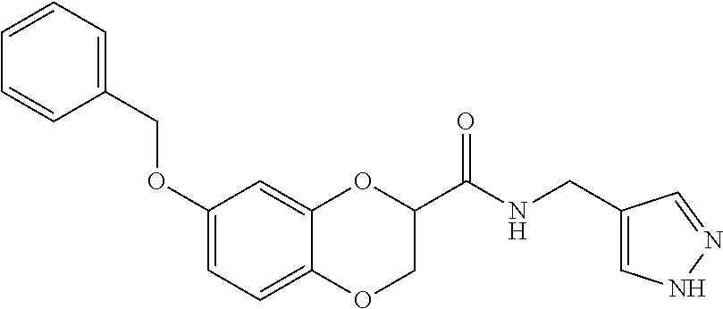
C1(OCC2=CC=CC=C2)=CC=C2C(=C1)OC(C(NCC1=CNN=C1)=O)CO2
